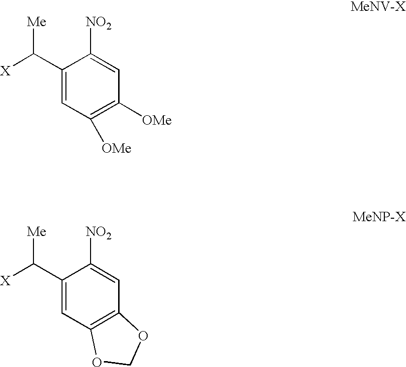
C1(C([X])[Me])=CC([OMe])=C([OMe])C=C1[NO2].C1(C([X])[Me])=CC2=C(C=C1[NO2])OCO2
